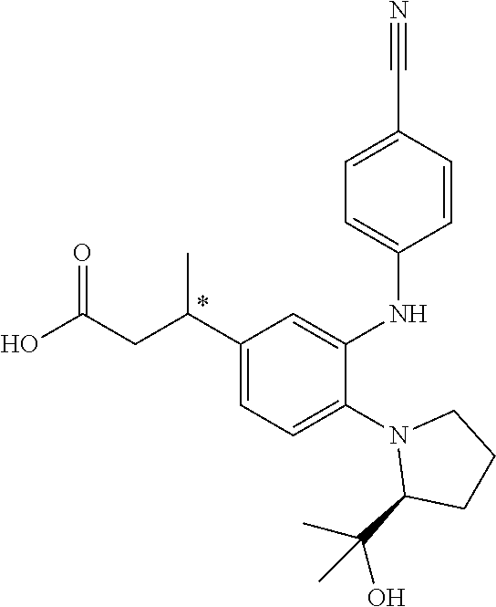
N1(C2=CC=C(C(CC(O)=O)C)C=C2NC2=CC=C(C#N)C=C2)C(C(C)(O)C)CCC1
